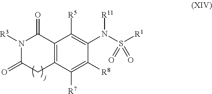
C12=C(C([R7])=C([R8])C(N(S([R1])(=O)=O)[R11])=C1[R5])CC(=O)N([R3])C2=O
